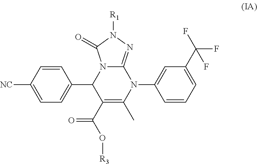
C1=CC([NC])=CC=C1C1C(C(O[R3])=O)=C(C)N(C2=CC(C(F)(F)F)=CC=C2)C2=NN([R1])C(=O)N12
